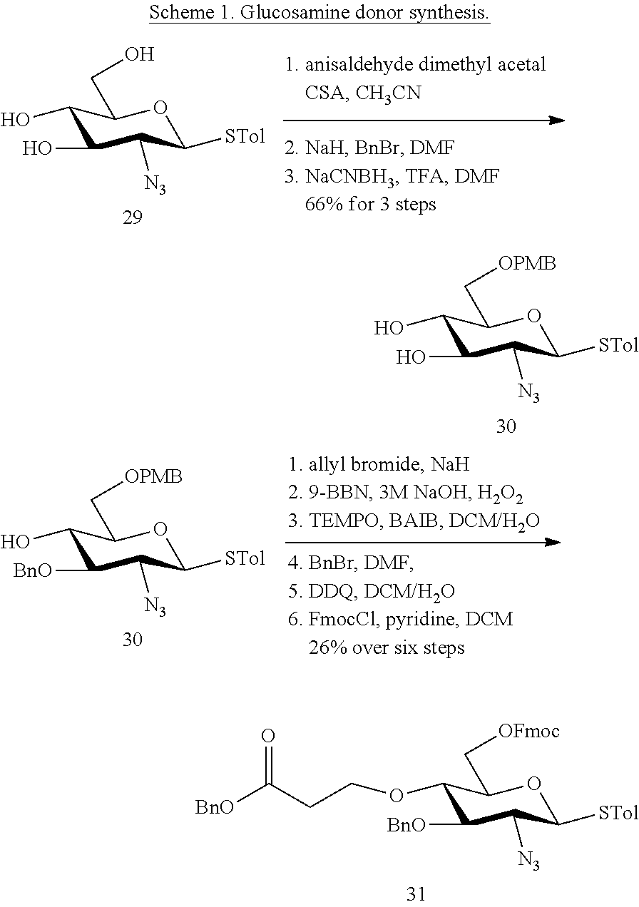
OC1C(O)C([N3])C([STol])OC1CO.OC1C(O)C([N3])C([STol])OC1C[OPMB].OC1C([BnO])C([N3])C([STol])OC1C[OPMB].O(C1C([BnO])C([N3])C([STol])OC1C[OFmoc])CCC([BnO])=O
